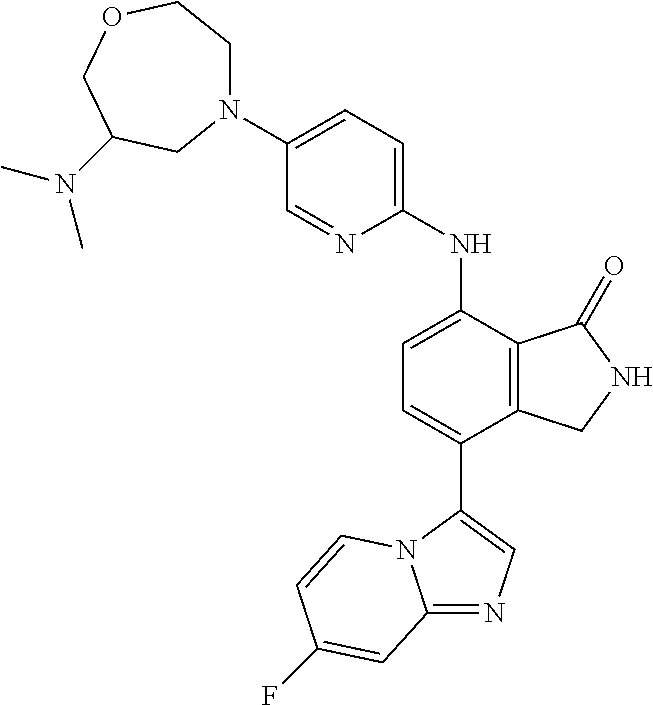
C1(N2CCOCC(N(C)C)C2)=CC=C(NC2=CC=C(C3=CN=C4N3C=CC(F)=C4)C3=C2C(=O)NC3)N=C1
